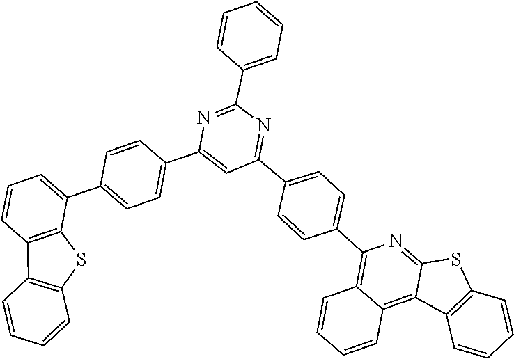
C12=NC(C3=CC=C(C4=NC(C5=CC=CC=C5)=NC(C5=CC=C(C6=CC=CC7=C6SC6=C7C=CC=C6)C=C5)=C4)C=C3)=C3C=CC=CC3=C1C1=C(S2)C=CC=C1
